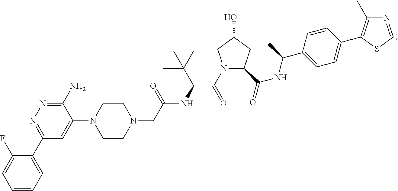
N1=CSC(C2=CC=C(C(NC(=O)C3N(C(C(NC(CN4CCN(C5=CC(C6=CC=CC=C6F)=NN=C5N)CC4)=O)C(C)(C)C)=O)CC(O)C3)C)C=C2)=C1C
